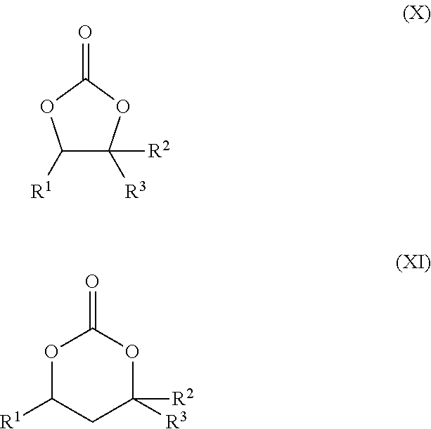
C1([R1])C([R3])([R2])OC(=O)O1.O1C([R1])CC([R3])([R2])OC1=O
